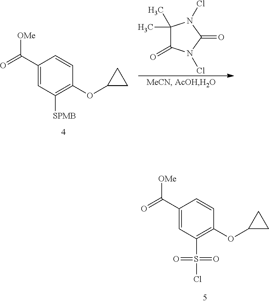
C1(C(=O)[OMe])=CC([SPMB])=C(OC2CC2)C=C1.C1(C)(C)C(=O)N(Cl)C(=O)N1Cl.C1(C(=O)[OMe])=CC(S(Cl)(=O)=O)=C(OC2CC2)C=C1
